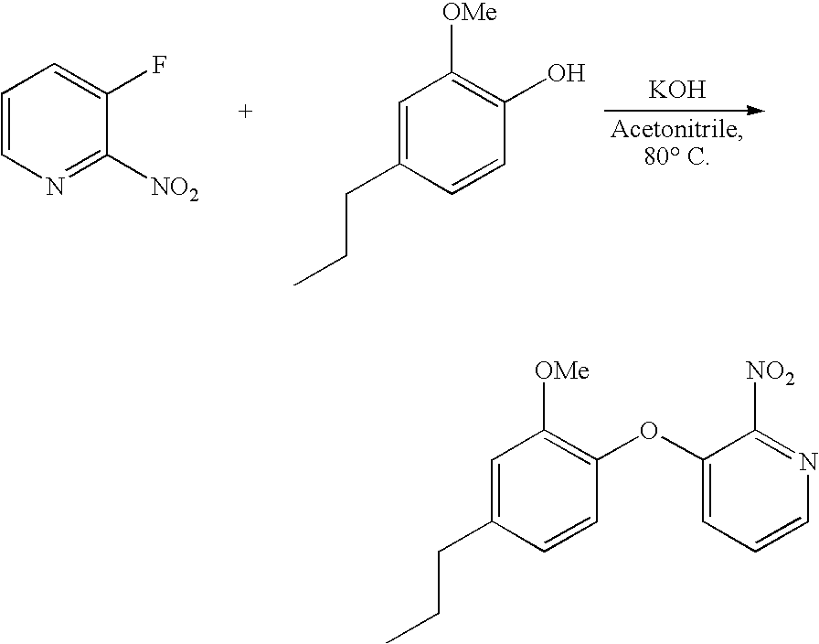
C1=CN=C([NO2])C(F)=C1.C1=C(CCC)C=CC(O)=C1[OMe].[KOH].C1=C(CCC)C=CC(OC2=CC=CN=C2[NO2])=C1[OMe]
